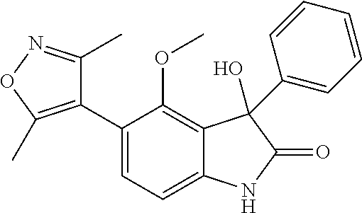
C1(C2=C(C)ON=C2C)=CC=C2C(=C1OC)C(O)(C1=CC=CC=C1)C(=O)N2
